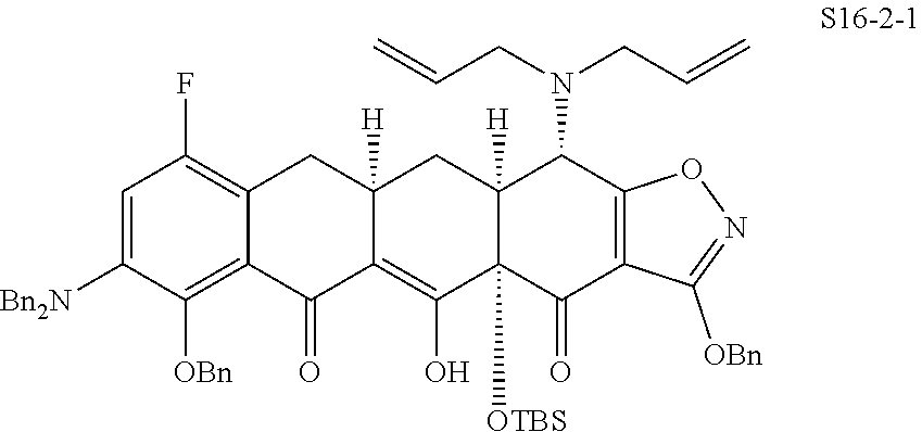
C1=C([Bn2N])C([OBn])=C2C(=C1F)CC1([H])C(=C(O)C3([OTBS])C([H])(C1)C(N(CC=C)CC=C)C1=C(C3=O)C([OBn])=NO1)C2=O
